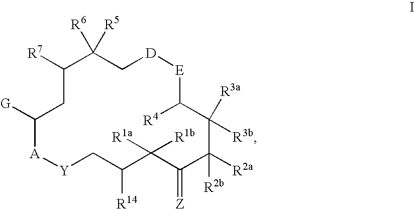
[A]1C([G])CC([R7])C([R6])([R5])C[D][E]C([R4])C([R3b])([R3a])C([R2a])([R2b])C(=[Z])C([R1a])([R1b])C([R14])C[Y]1
